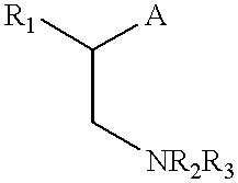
[R1]C([A])C[NR2R3]
